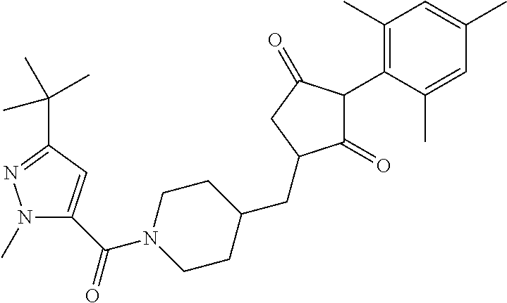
C1(=O)C(C2=C(C)C=C(C)C=C2C)C(=O)CC1CC1CCN(C(=O)C2=CC(C(C)(C)C)=NN2C)CC1
